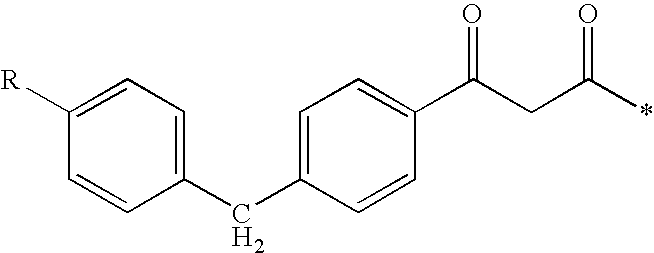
C1([R])=CC=C(CC2=CC=C(C(CC(*)=O)=O)C=C2)C=C1
